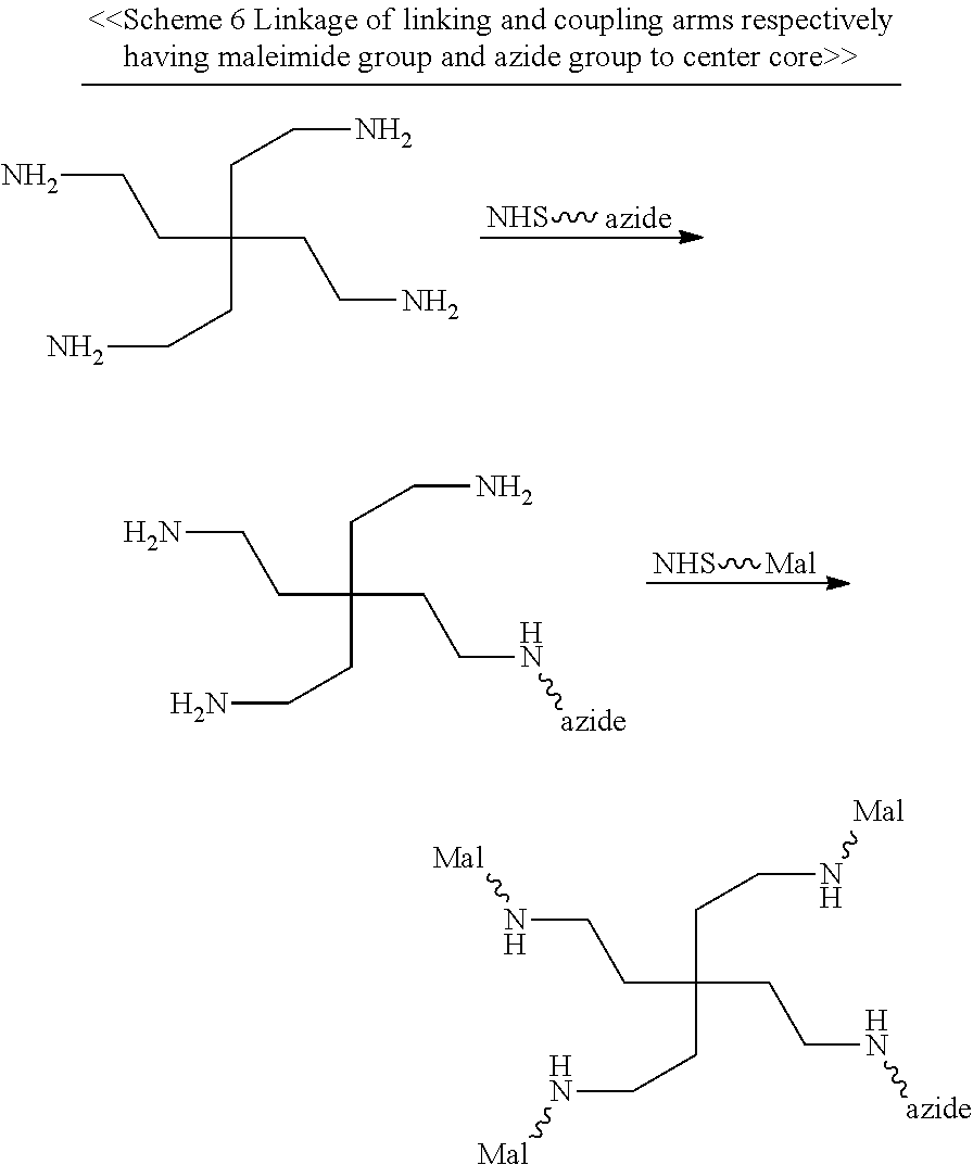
NCCC(CCN)(CCN)CCN.[NHS][azide].NCCC(CCN[azide])(CCN)CCN.[NHS][Mal].N(CCC(CCN[azide])(CCN[Mal])CCN[Mal])[Mal]
